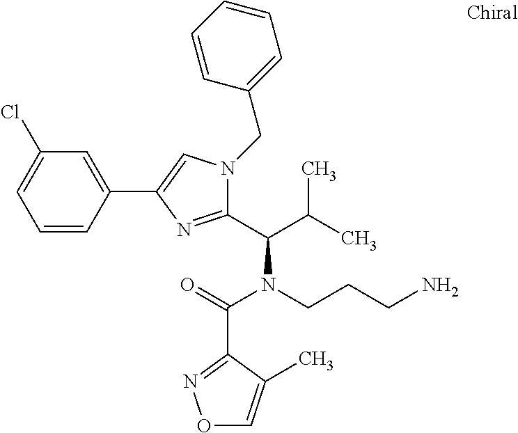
C1=CC(C2=CN(CC3=CC=CC=C3)C(C(C(C)C)N(CCCN)C(=O)C3=NOC=C3C)=N2)=CC(Cl)=C1
